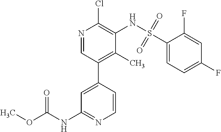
C1=C(C2=C(C)C(NS(C3=CC=C(F)C=C3F)(=O)=O)=C(Cl)N=C2)C=CN=C1NC(OC)=O
